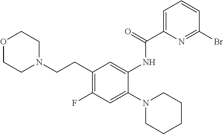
O1CCN(CCC2=C(F)C=C(N3CCCCC3)C(NC(C3=CC=CC(Br)=N3)=O)=C2)CC1
